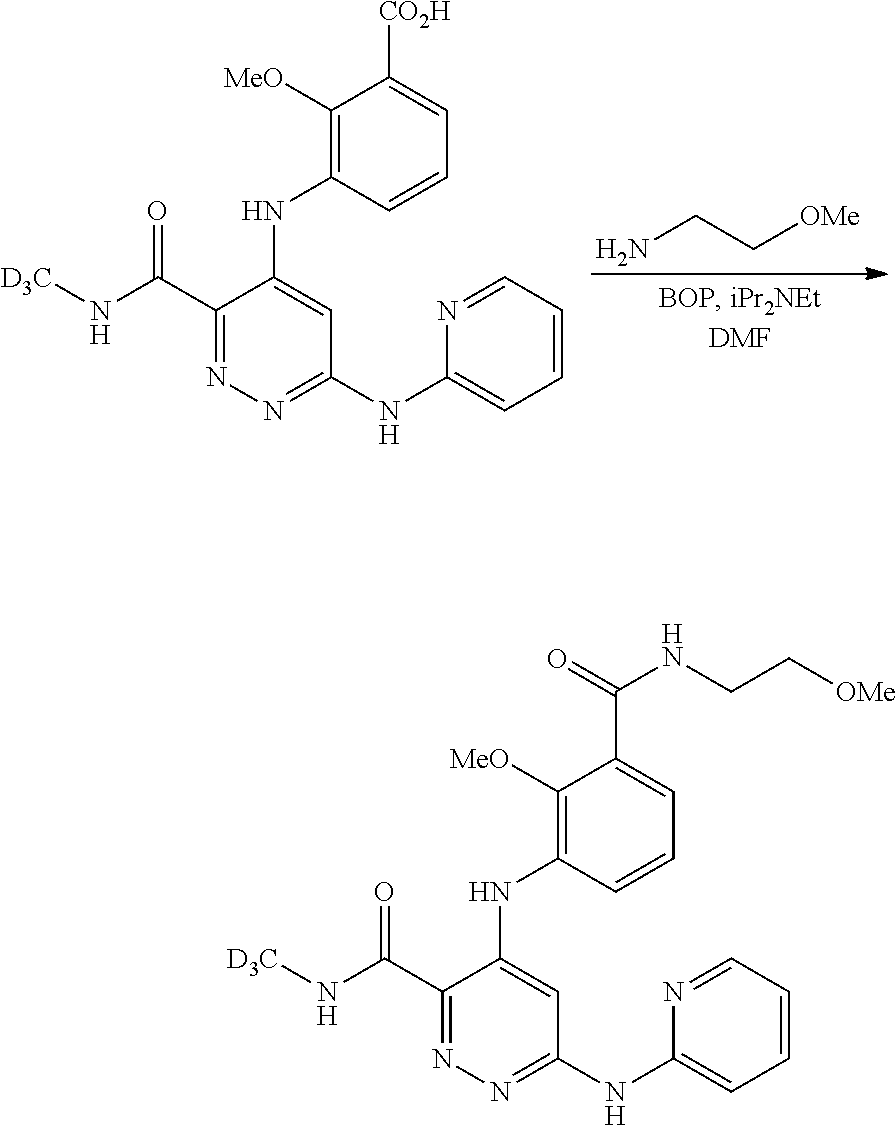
C1(C(N[D3C])=O)=NN=C(NC2=CC=CC=N2)C=C1NC1=C([MeO])C(C(NCC[OMe])=O)=CC=C1.C1(C(N[D3C])=O)=NN=C(NC2=CC=CC=N2)C=C1NC1=C([MeO])C([CO2H])=CC=C1.NCC[OMe]
